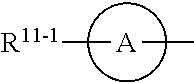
[R11-1][A]C
